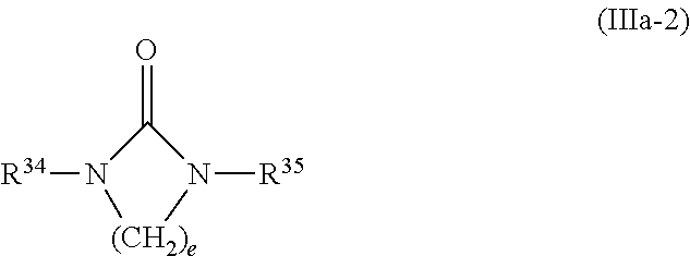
[(CH2)e]1N([R34])C(=O)N1[R35]
